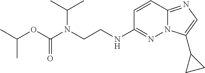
C1=CC2=NC=C(C3CC3)N2N=C1NCCN(C(OC(C)C)=O)C(C)C
